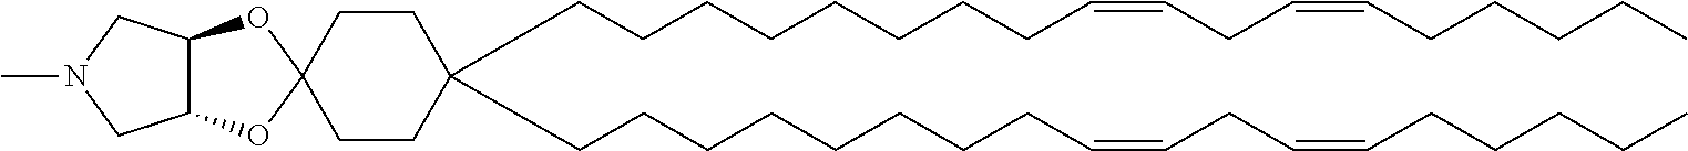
C(CCCCCCCC=CCC=CCCCCC)C1(CCCCCCCCC=CCC=CCCCCC)CCC2(CC1)OC1C(O2)CN(C)C1
